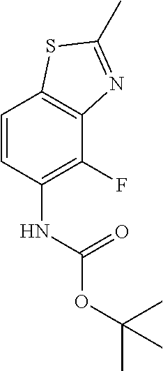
C1=CC(NC(OC(C)(C)C)=O)=C(F)C2=C1SC(C)=N2
